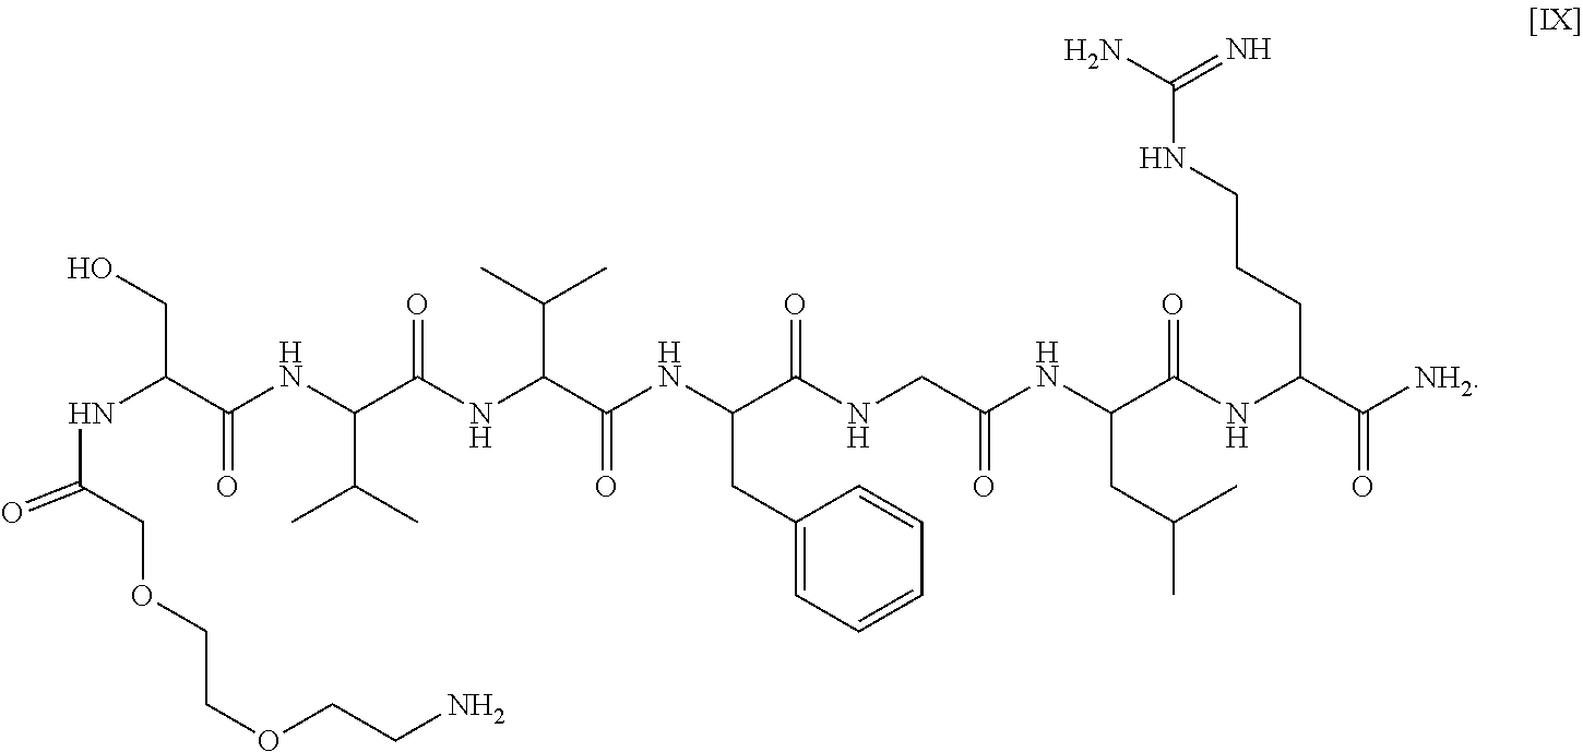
N(C(C(NC(C(NC(C(NC(C(NCC(NC(C(NC(C([NH2])=O)CCCNC(N)=N)=O)CC(C)C)=O)=O)CC1=CC=CC=C1)=O)C(C)C)=O)C(C)C)=O)CO)C(COCCOCCN)=O
